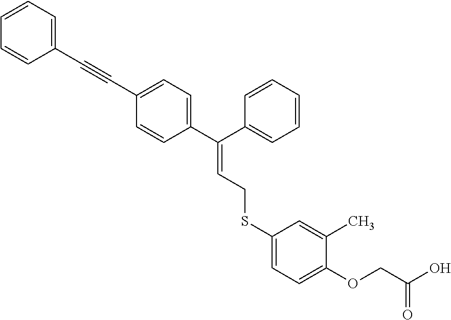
C1=CC=C(C#CC2=CC=C(C(C3=CC=CC=C3)=CCSC3=CC=C(OCC(O)=O)C(C)=C3)C=C2)C=C1
